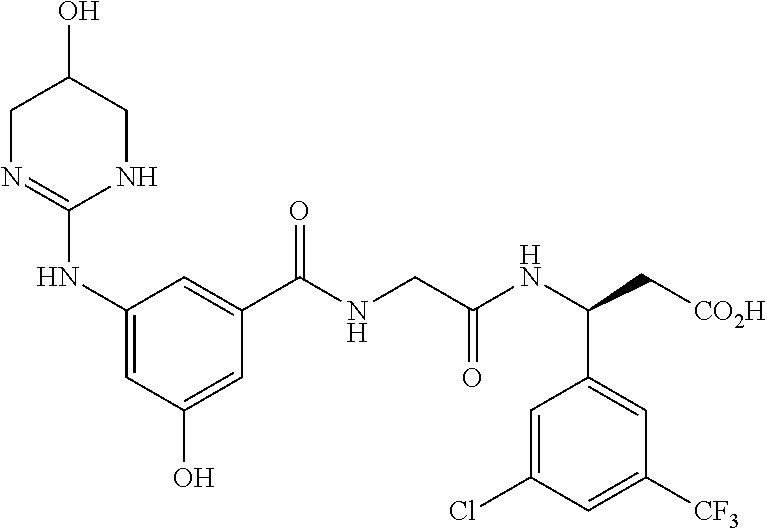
C1N=C(NC2=CC(O)=CC(C(NCC(NC(C[CO2H])C3=CC([CF3])=CC(Cl)=C3)=O)=O)=C2)NCC1O
